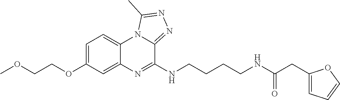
C1=C(OCCOC)C=C2C(=C1)N1C(=NN=C1C)C(NCCCCNC(CC1=CC=CO1)=O)=N2
